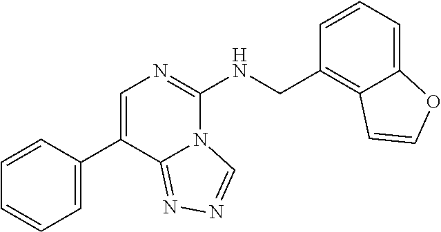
C1=CC(C2=CN=C(NCC3=C4C(=CC=C3)OC=C4)N3C2=NN=C3)=CC=C1
